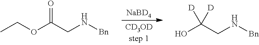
[NaBD4].CCOC(CN[Bn])=O.OC(CN[Bn])([D])[D]
